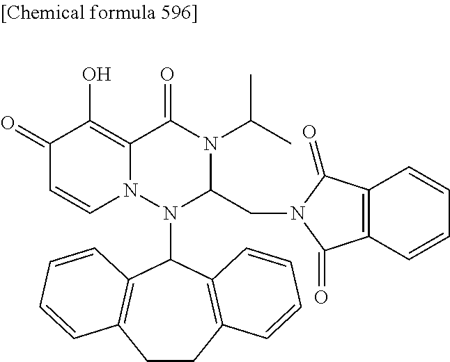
C1(=O)C=CN2C(=C1O)C(=O)N(C(C)C)C(CN1C(=O)C3=C(C1=O)C=CC=C3)N2C1C2=C(CCC3=C1C=CC=C3)C=CC=C2
